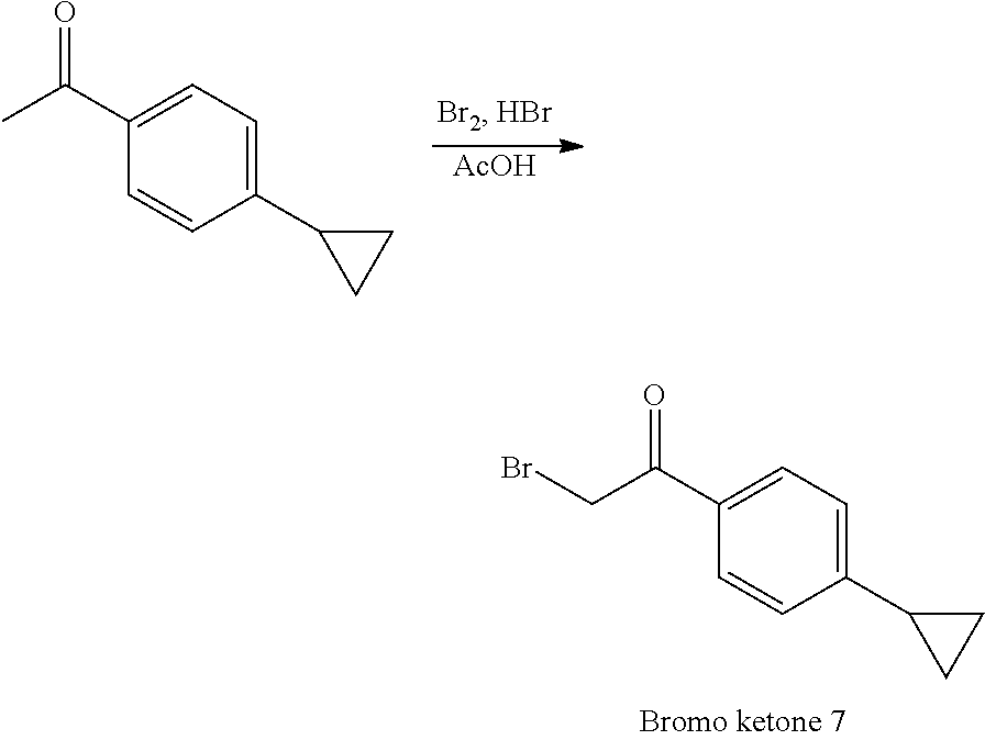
[AcOH].C1(C2CC2)=CC=C(C(C)=O)C=C1.C1(C2CC2)=CC=C(C(CBr)=O)C=C1
